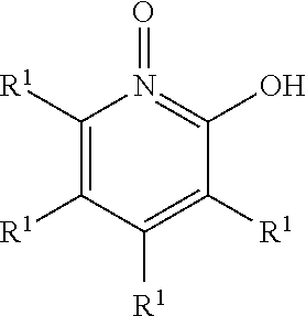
C1([R1])=C([R1])C([R1])=C([R1])C(O)=N1=O
